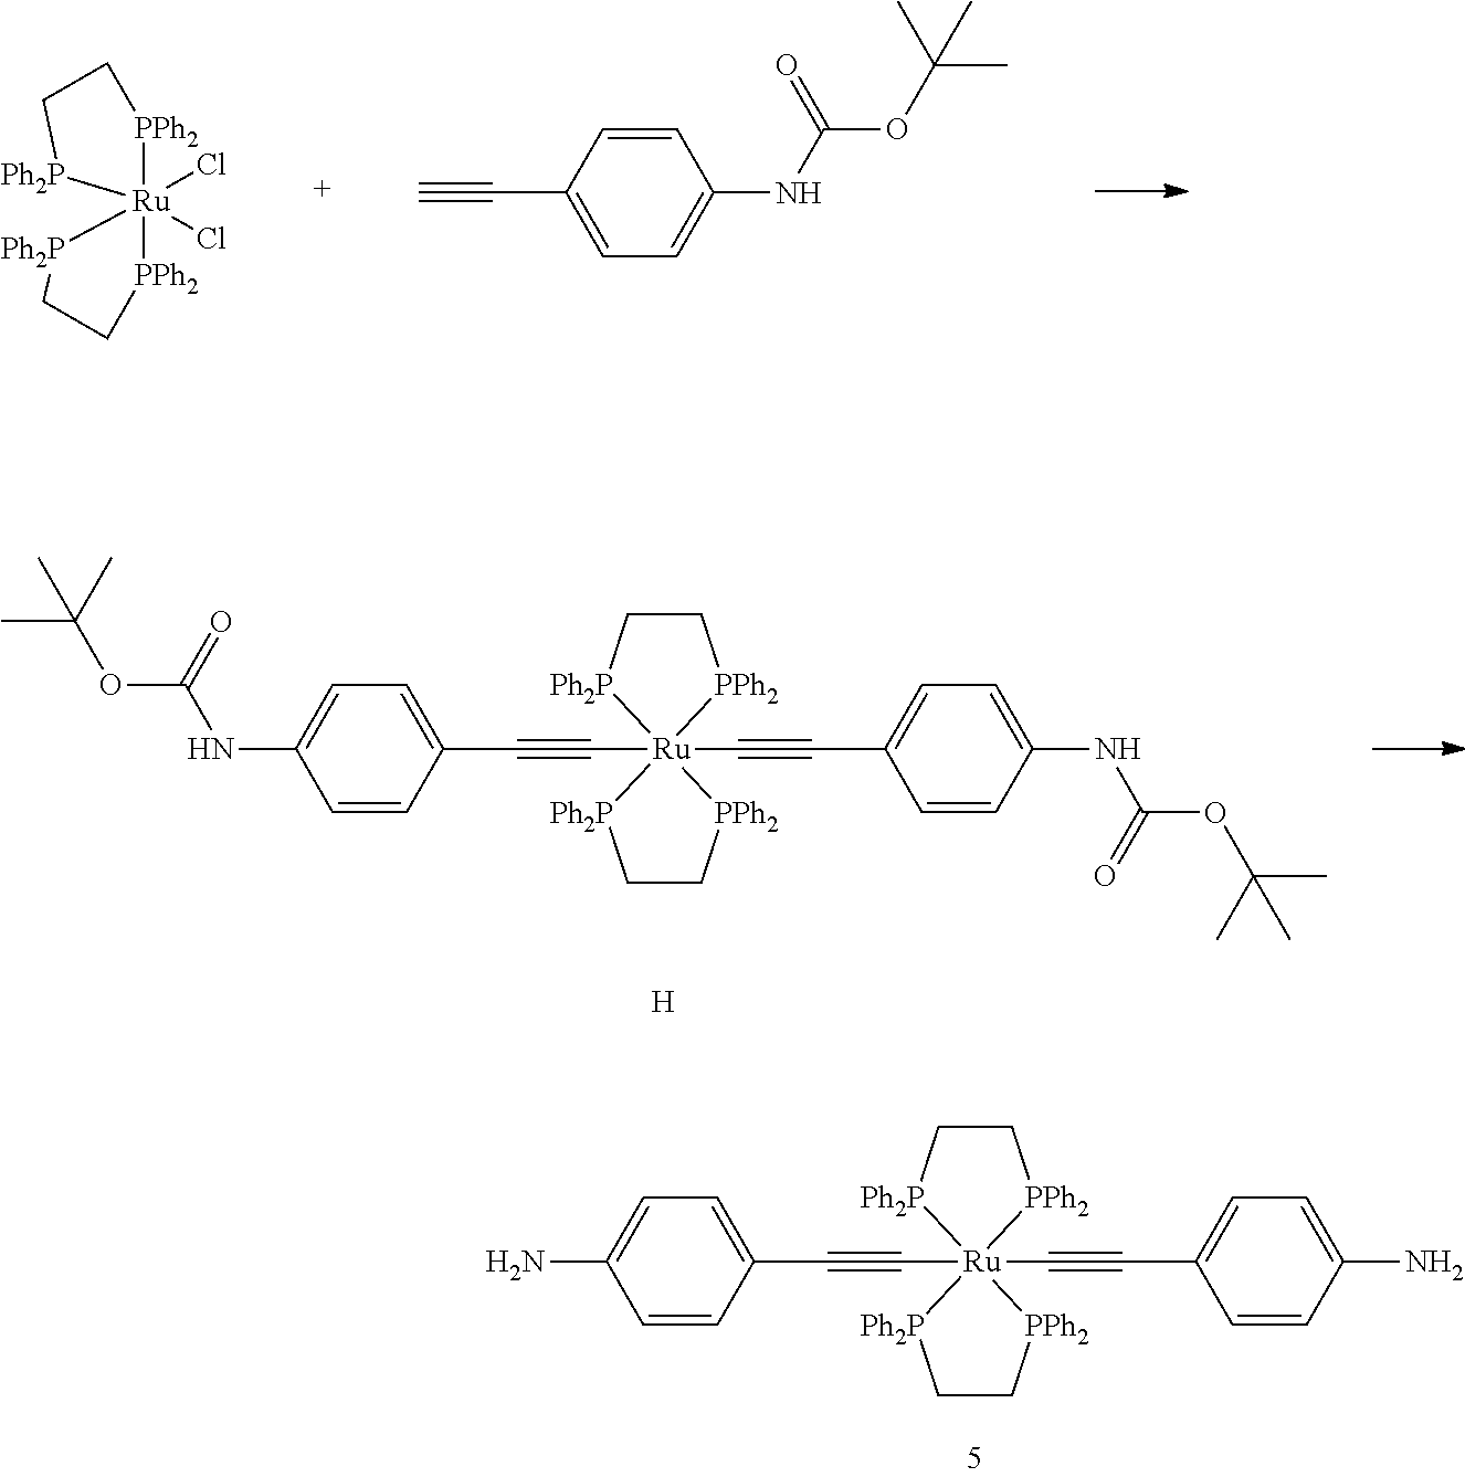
[Ru]12(Cl)(Cl)([PPh2]CC[Ph2P]1)[PPh2]CC[Ph2P]2.C1=CC(C#C)=CC=C1NC(=O)OC(C)(C)C.C1C[Ph2P][Ru]2(C#CC3=CC=C(NC(=O)OC(C)(C)C)C=C3)(C#CC3=CC=C(NC(=O)OC(C)(C)C)C=C3)([PPh2]1)[Ph2P]CC[PPh2]2.[H].C1C[Ph2P][Ru]2(C#CC3=CC=C(N)C=C3)(C#CC3=CC=C(N)C=C3)([PPh2]1)[Ph2P]CC[PPh2]2
